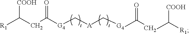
[R1]C(CC([G4]C[A]C[G4]C(CC([R1])[COOH])=O)=O)[COOH]
